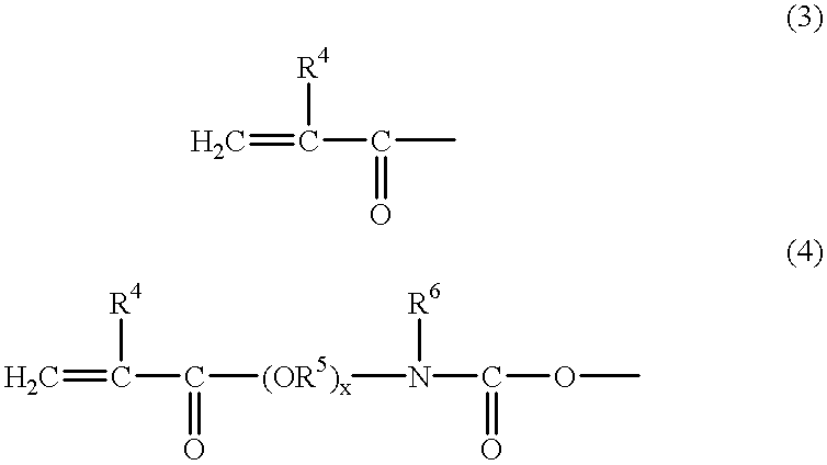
C=C(C(=O)C)[R4].C=C(C(=O)[(OR5)x]N([R6])C(=O)OC)[R4]
